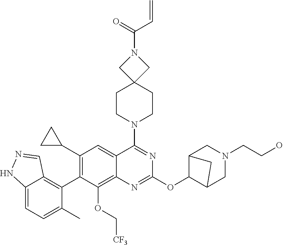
C12=CC=C(C)C(C3=C(C4CC4)C=C4C(=C3OC[CF3])N=C(OC3C5CN(CCO)CC3C5)N=C4N3CCC4(CC3)CN(C(=O)C=C)C4)=C1C=NN2
